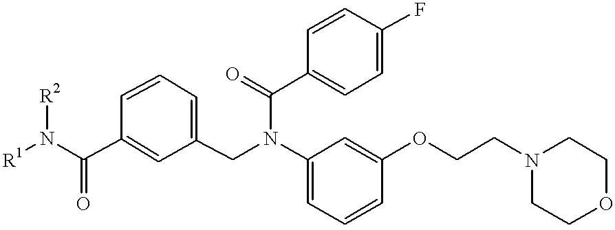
[R2]N([R1])C(C1=CC(CN(C2=CC=CC(OCCN3CCOCC3)=C2)C(C2=CC=C(F)C=C2)=O)=CC=C1)=O
